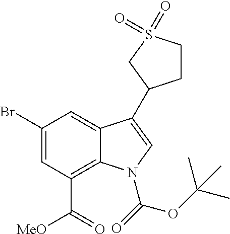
C1(Br)=CC(C(=O)[MeO])=C2C(=C1)C(C1CCS(=O)(=O)C1)=CN2C(OC(C)(C)C)=O
